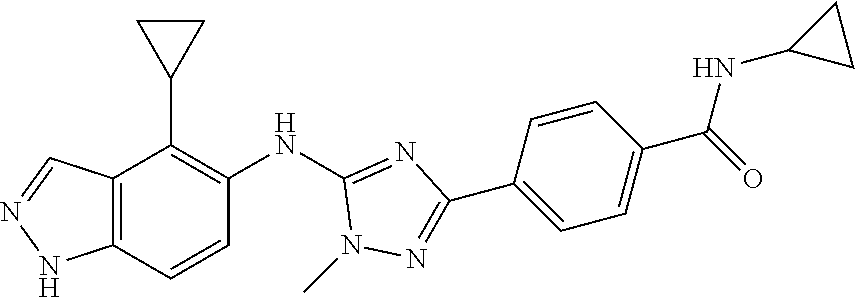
C12=C(C=CC(NC3=NC(C4=CC=C(C(=O)NC5CC5)C=C4)=NN3C)=C1C1CC1)NN=C2
